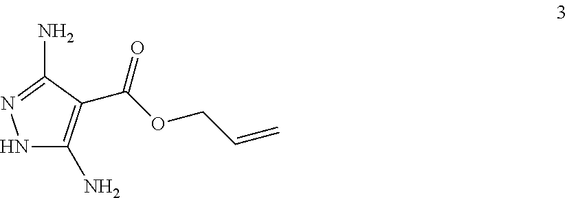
N1C(N)=C(C(OCC=C)=O)C(N)=N1
